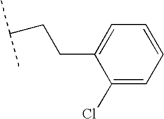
C1=C(CCC(C)C)C(Cl)=CC=C1
